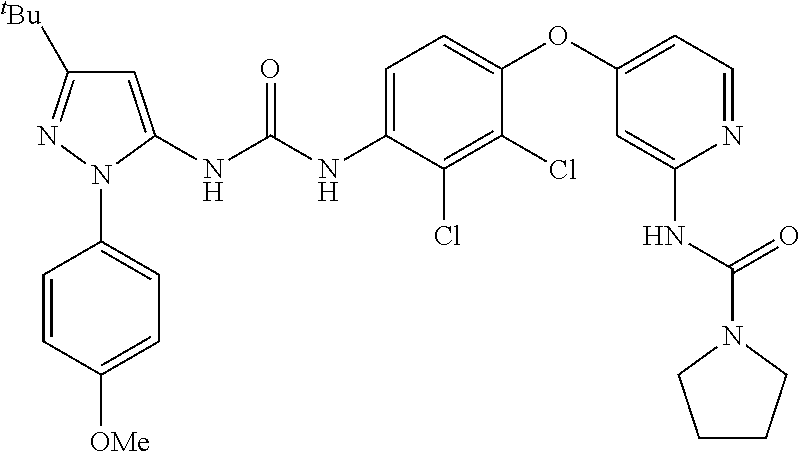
C1=C(NC(NC2=CC=C(OC3=CC=NC(NC(N4CCCC4)=O)=C3)C(Cl)=C2Cl)=O)N(C2=CC=C([OMe])C=C2)N=C1[tBu]
